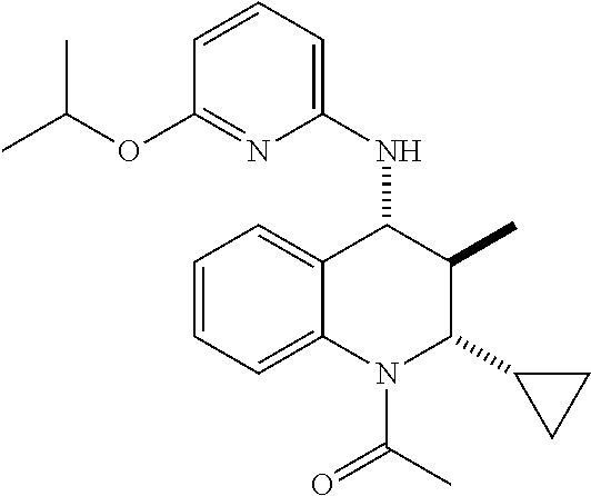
C1=CC=C2C(=C1)C(NC1=CC=CC(OC(C)C)=N1)C(C)C(C1CC1)N2C(C)=O
